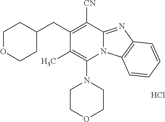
Cl.C1(CC2=C([CN])C3=NC4=C(N3C(N3CCOCC3)=C2C)C=CC=C4)CCOCC1
